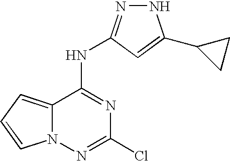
C12=CC=CN1N=C(Cl)N=C2NC1=NNC(C2CC2)=C1
